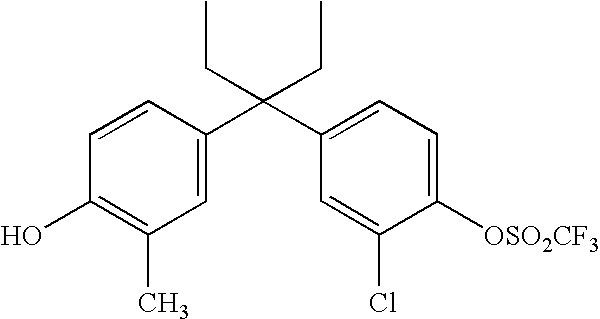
C1([OSO2CF3])=CC=C(C(C2=CC(C)=C(O)C=C2)(CC)CC)C=C1Cl
